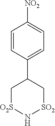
C1=CC(C2C[O2S]N[SO2]C2)=CC=C1[NO2]
